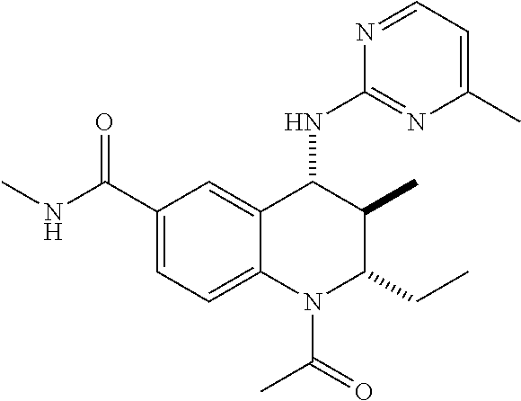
C1(C(NC)=O)=CC=C2C(=C1)C(NC1=NC(C)=CC=N1)C(C)C(CC)N2C(=O)C
